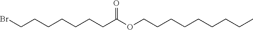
C(CCCCCC(OCCCCCCCCC)=O)CBr
